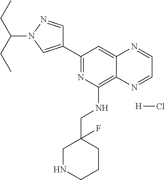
C1(C2=NC(NCC3(F)CNCCC3)=C3C(=C2)N=CC=N3)=CN(C(CC)CC)N=C1.[H]Cl
